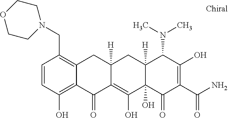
C12([H])C(O)(C(=O)C(C(N)=O)=C(O)C1N(C)C)C(O)=C1C([H])(C2)CC2=C(CN3CCOCC3)C=CC(O)=C2C1=O
